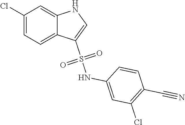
O=S(C1=CNC2=CC(Cl)=CC=C21)(NC1=CC(Cl)=C(C#N)C=C1)=O
